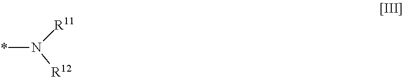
*N([R11])[R12]
